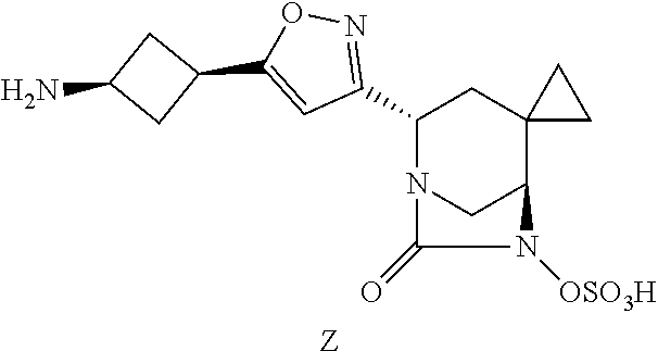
C1(C2=NOC(C3CC(N)C3)=C2)N2CC(C3(C1)CC3)N([OSO3H])C2=O.[Z]
